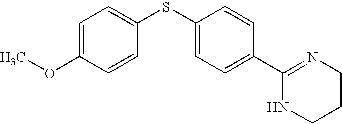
C1=C(OC)C=CC(SC2=CC=C(C3=NCCCN3)C=C2)=C1
